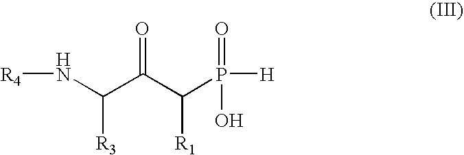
N(C(C(C(P([H])(=O)O)[R1])=O)[R3])[R4]
